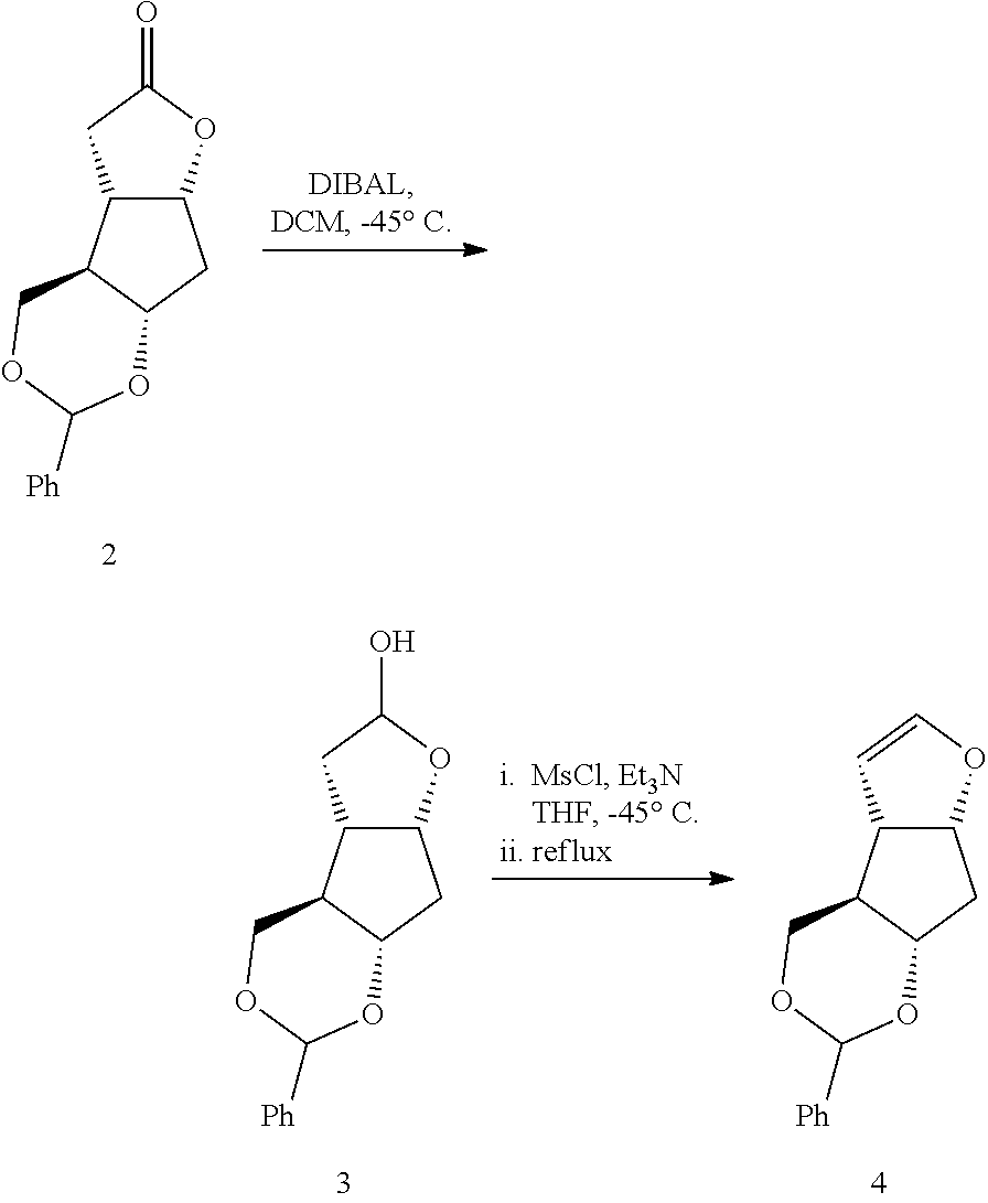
C12C(OC(=O)C1)CC1C2COC([Ph])O1.C12C(OC(O)C1)CC1C2COC([Ph])O1.C12C(OC=C1)CC1C2COC([Ph])O1
